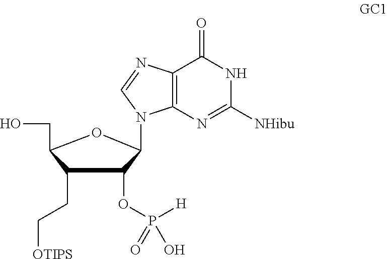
N1C([NHibu])=NC2=C(C1=O)N=CN2C1C(OP([H])(=O)O)C(CC[OTIPS])C(CO)O1
